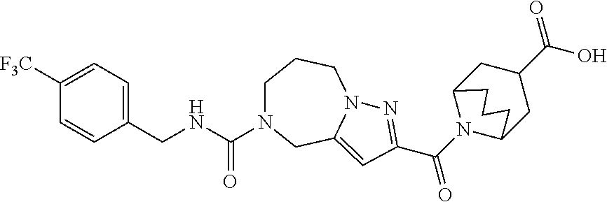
C1=CC(CNC(=O)N2CCCN3C(=CC(C(N4C5CC(C(O)=O)CC4CCC5)=O)=N3)C2)=CC=C1[F3C]
